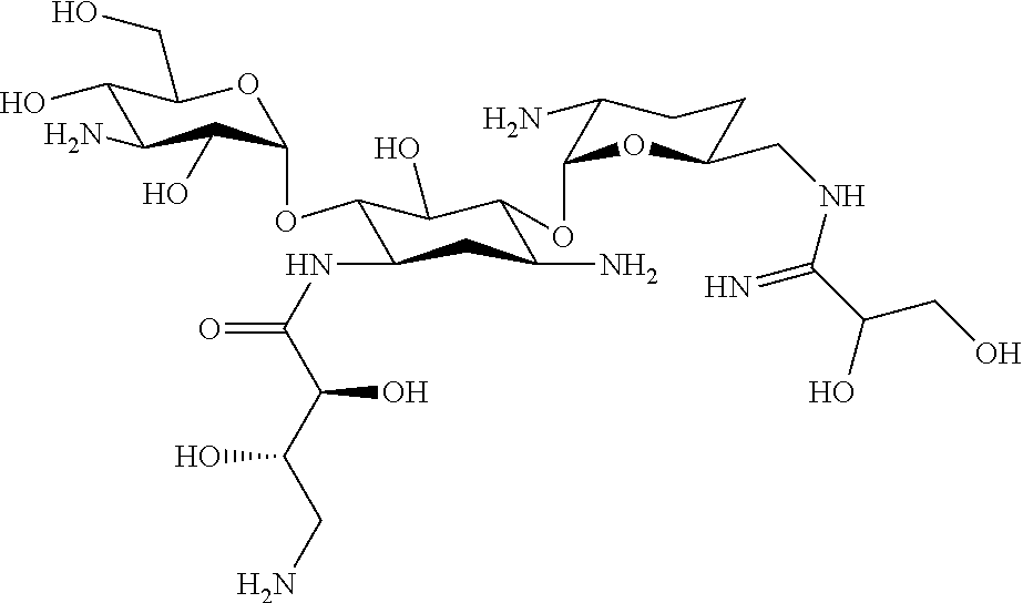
C1(O)C(N)C(O)C(OC2C(NC(=O)C(C(CN)O)O)CC(N)C(OC3OC(CNC(C(O)CO)=N)CCC3N)C2O)OC1CO
